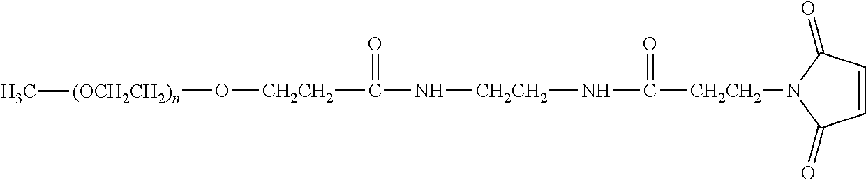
N(C([CH2CH2]N1C(=O)C=CC1=O)=O)[CH2CH2]NC(=O)[CH2CH2]O[(OCH2CH2)n]C
